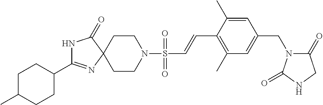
C1(C2=NC3(C(=O)N2)CCN(S(C=CC2=C(C)C=C(CN4C(=O)CNC4=O)C=C2C)(=O)=O)CC3)CCC(C)CC1
